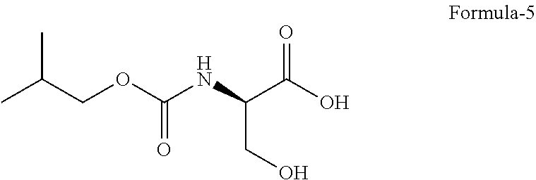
O=C(OCC(C)C)NC(CO)C(O)=O
